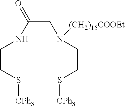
N(CC(=O)NCCS[CPh3])(CCS[CPh3])[(CH2)15COOEt]
